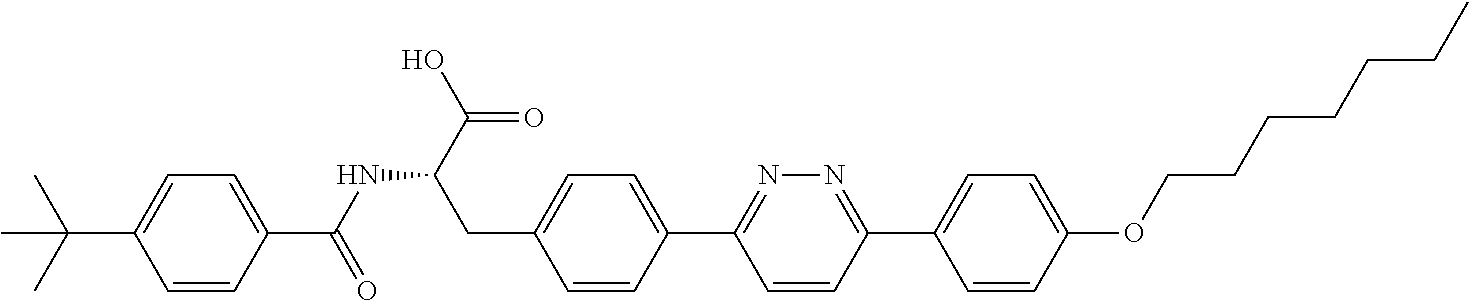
N(C(CC1=CC=C(C2=NN=C(C3=CC=C(OCCCCCCC)C=C3)C=C2)C=C1)C(O)=O)C(C1=CC=C(C(C)(C)C)C=C1)=O
